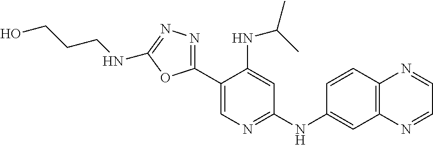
C1(C2=NN=C(NCCCO)O2)=CN=C(NC2=CC3=C(C=C2)N=CC=N3)C=C1NC(C)C
